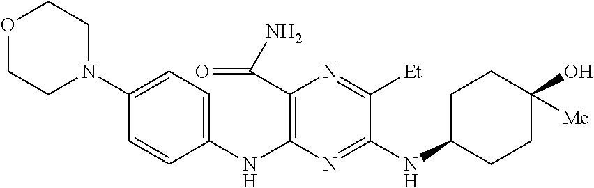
C1(NC2=C(C(N)=O)N=C([Et])C(NC3CCC(O)([Me])CC3)=N2)=CC=C(N2CCOCC2)C=C1
